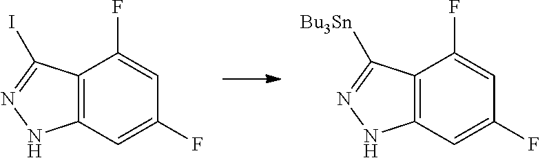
C12=C(C=C(F)C=C1F)NN=C2I.C12=C(C=C(F)C=C1F)NN=C2[Bu3Sn]
